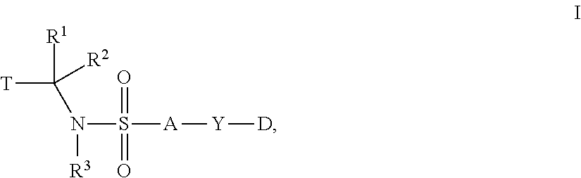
[T]C([R2])(N(S([A][Y][D])(=O)=O)[R3])[R1]
